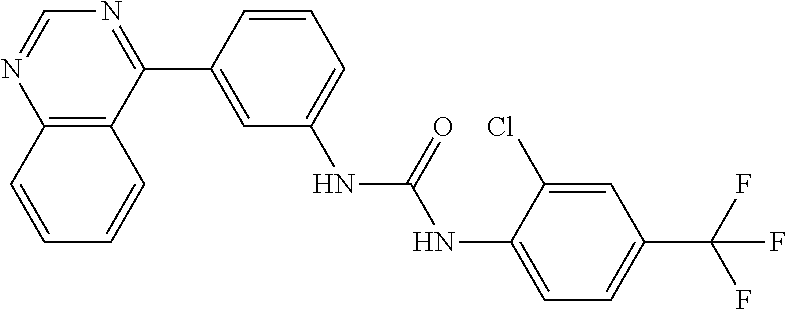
C12=C(C(C3=CC(NC(=O)NC4=CC=C(C(F)(F)F)C=C4Cl)=CC=C3)=NC=N1)C=CC=C2
